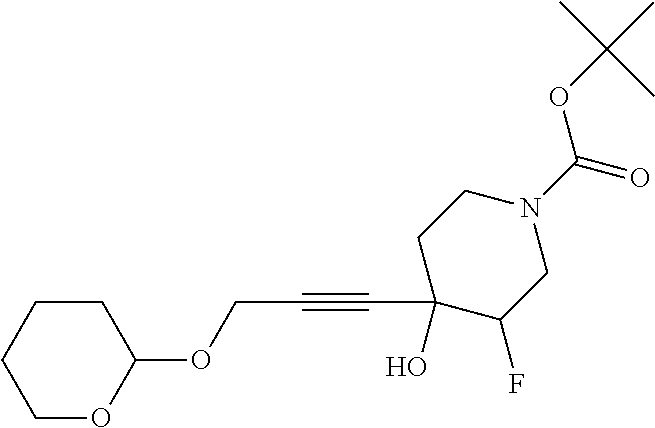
C1CCCOC1OCC#CC1(O)C(F)CN(C(=O)OC(C)(C)C)CC1
